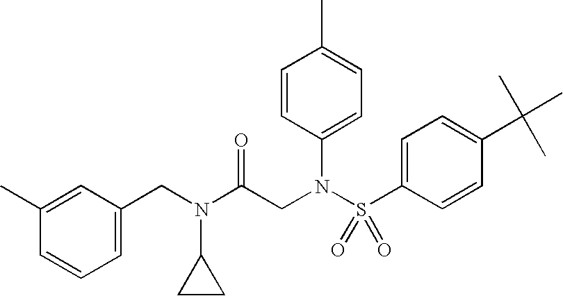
C1=C(CN(C2CC2)C(CN(S(C2=CC=C(C(C)(C)C)C=C2)(=O)=O)C2=CC=C(C)C=C2)=O)C=C(C)C=C1
